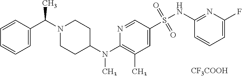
[CF3COOH].C1=NC(N(C2CCN(C(C3=CC=CC=C3)C)CC2)C)=C(C)C=C1S(NC1=NC(F)=CC=C1)(=O)=O
